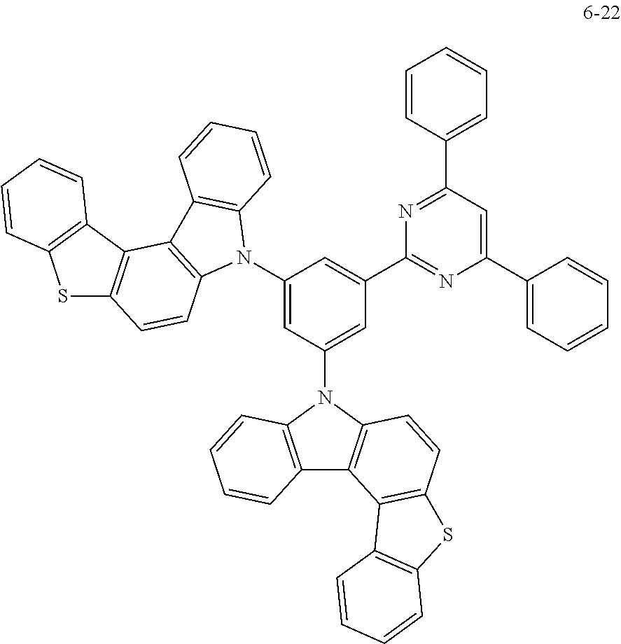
C1(N2C3=C(C4=C(SC5=C4C=CC=C5)C=C3)C3=C2C=CC=C3)=CC(N2C3=C(C4=C2C=CC=C4)C2=C(C=C3)SC3=C2C=CC=C3)=CC(C2=NC(C3=CC=CC=C3)=CC(C3=CC=CC=C3)=N2)=C1
